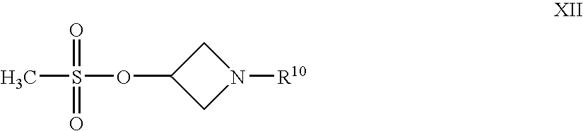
O(C1CN([R10])C1)S(C)(=O)=O
